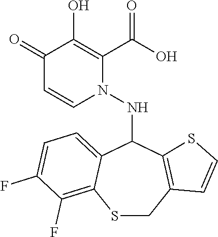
C1(=O)C=CN(NC2C3=CC=C(F)C(F)=C3SCC3=C2SC=C3)C(C(O)=O)=C1O
